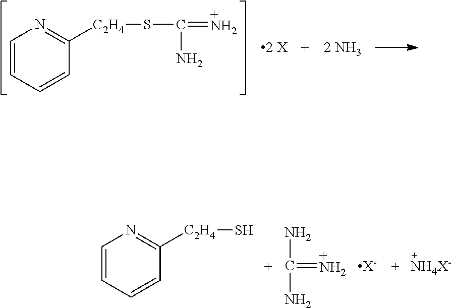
C1=CC=CC([C2H4]S)=N1.C(N)(N)=[+NH2].[X-].C1=CC=CC([C2H4]SC(N)=[+NH2])=N1
